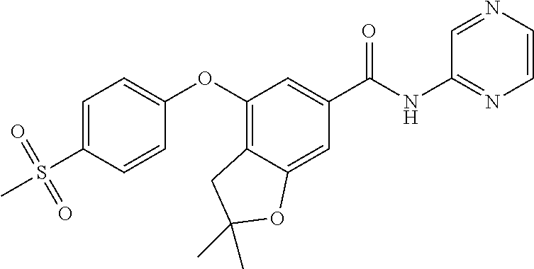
C1(OC2=CC=C(S(C)(=O)=O)C=C2)=C2C(=CC(C(NC3=NC=CN=C3)=O)=C1)OC(C)(C)C2
